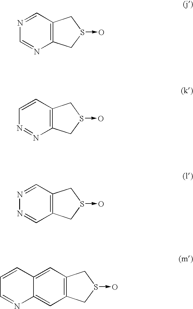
C12=C(C=NC=N1)CS(->O)C2.C12=C(C=CN=N1)CS(->O)C2.C12=C(C=NN=C1)CS(->O)C2.C12=C(C=C3C(=C1)N=CC=C3)CS(->O)C2
